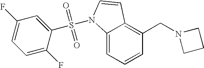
C1=CC=C2C(=C1CN1CCC1)C=CN2S(=O)(=O)C1=CC(F)=CC=C1F
